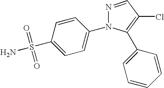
NS(=O)(=O)C1=CC=C(N2N=CC(Cl)=C2C2=CC=CC=C2)C=C1
